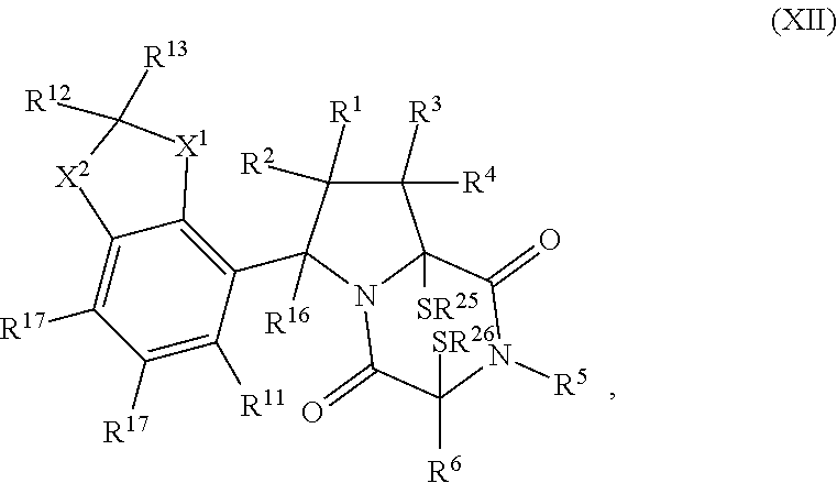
C1([R3])([R4])C([R2])([R1])C(C2=C3C(=C([R17])C([R17])=C2[R11])[X2]C([R12])([R13])[X1]3)([R16])N2C1([SR25])C(=O)N([R5])C([R6])([SR26])C2=O
